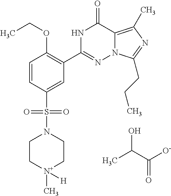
C1=CC(S(=O)(=O)N2CC[N+](C)([H])CC2)=CC(C2=NN3C(=C(C)N=C3CCC)C(=O)N2)=C1OCC.OC(C([O-])=O)C
